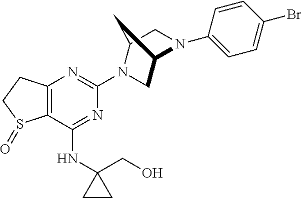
C12=C(C(NC3(CO)CC3)=NC(N3C4CN(C5=CC=C(Br)C=C5)C(C3)C4)=N1)S(=O)CC2
